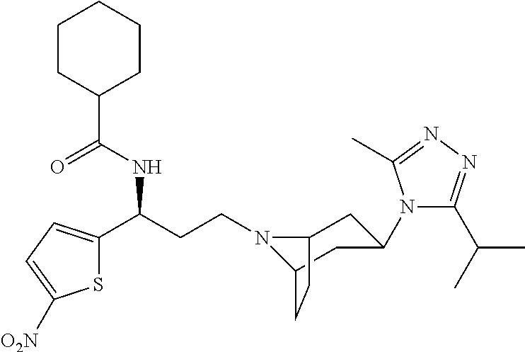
N1(CCC(C2=CC=C([O2N])S2)NC(C2CCCCC2)=O)C2CC(N3C(C(C)C)=NN=C3C)CC1CC2
